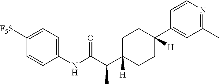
C1(NC(C(C2([H])CCC([H])(C3=CC(C)=NC=C3)CC2)C)=O)=CC=C([F5S])C=C1
